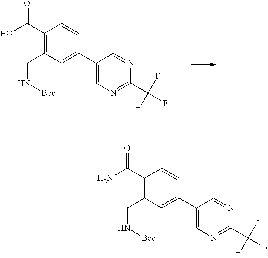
C1(C(O)=O)=C(CN[Boc])C=C(C2=CN=C(C(F)(F)F)N=C2)C=C1.C1(C(N)=O)=C(CN[Boc])C=C(C2=CN=C(C(F)(F)F)N=C2)C=C1
